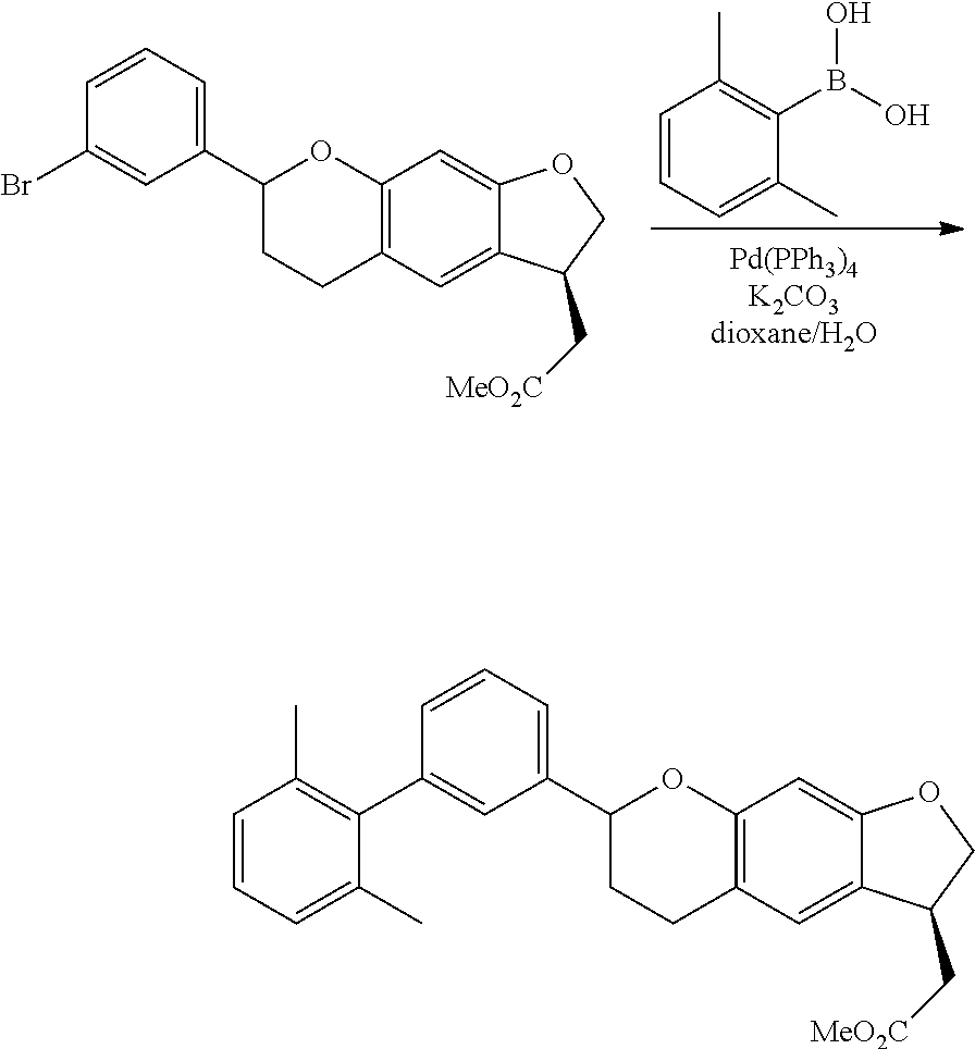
C1=CC=C(C)C(B(O)O)=C1C.BrC1=CC(C2CCC3=C(O2)C=C2C(=C3)C(C[MeO2C])CO2)=CC=C1.C1=CC=C(C)C(C2=CC(C3CCC4=C(O3)C=C3C(=C4)C(C[MeO2C])CO3)=CC=C2)=C1C
